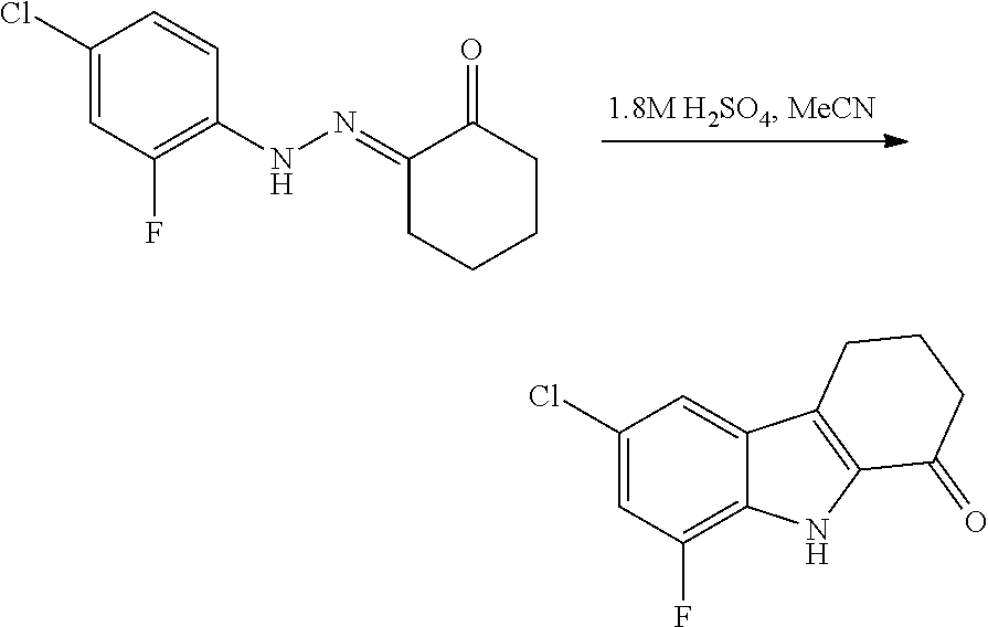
C1(Cl)=CC(F)=C(NN=C2CCCCC2=O)C=C1.C1(Cl)=CC(F)=C2C(=C1)C1=C(N2)C(=O)CCC1
